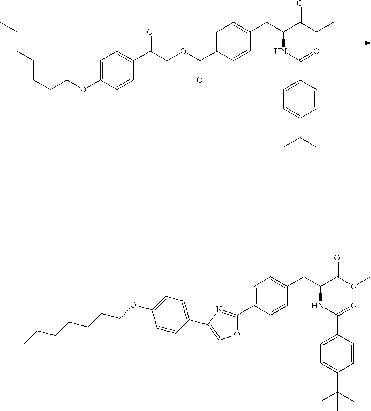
CCCCCCCOC1=CC=C(C(COC(C2=CC=C(CC(C(CC)=O)NC(=O)C3=CC=C(C(C)(C)C)C=C3)C=C2)=O)=O)C=C1.C1=C(OCCCCCCC)C=CC(C2=COC(C3=CC=C(CC(C(OC)=O)NC(=O)C4=CC=C(C(C)(C)C)C=C4)C=C3)=N2)=C1
